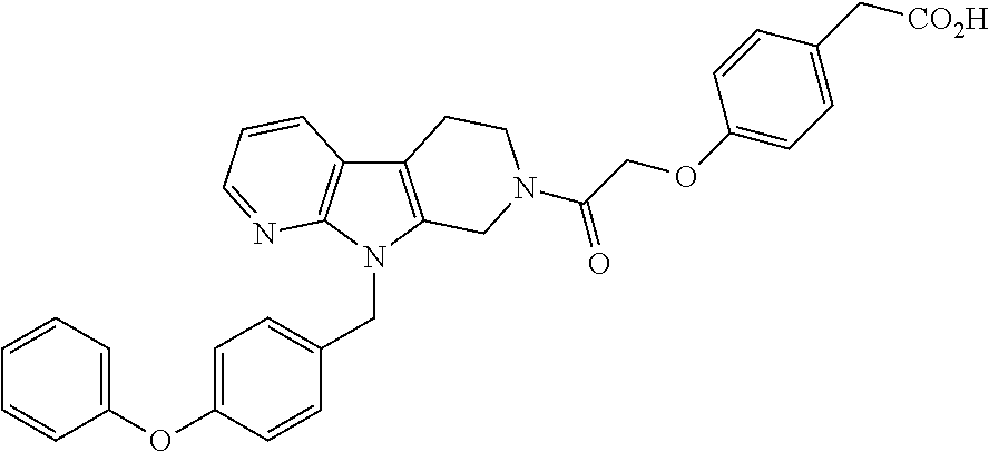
C12=C(N(CC3=CC=C(OC4=CC=CC=C4)C=C3)C3=C1C=CC=N3)CN(C(=O)COC1=CC=C(C[CO2H])C=C1)CC2
